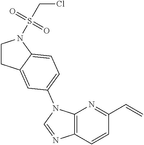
C1CC2=CC(N3C4=C(N=C3)C=CC(C=C)=N4)=CC=C2N1S(CCl)(=O)=O
